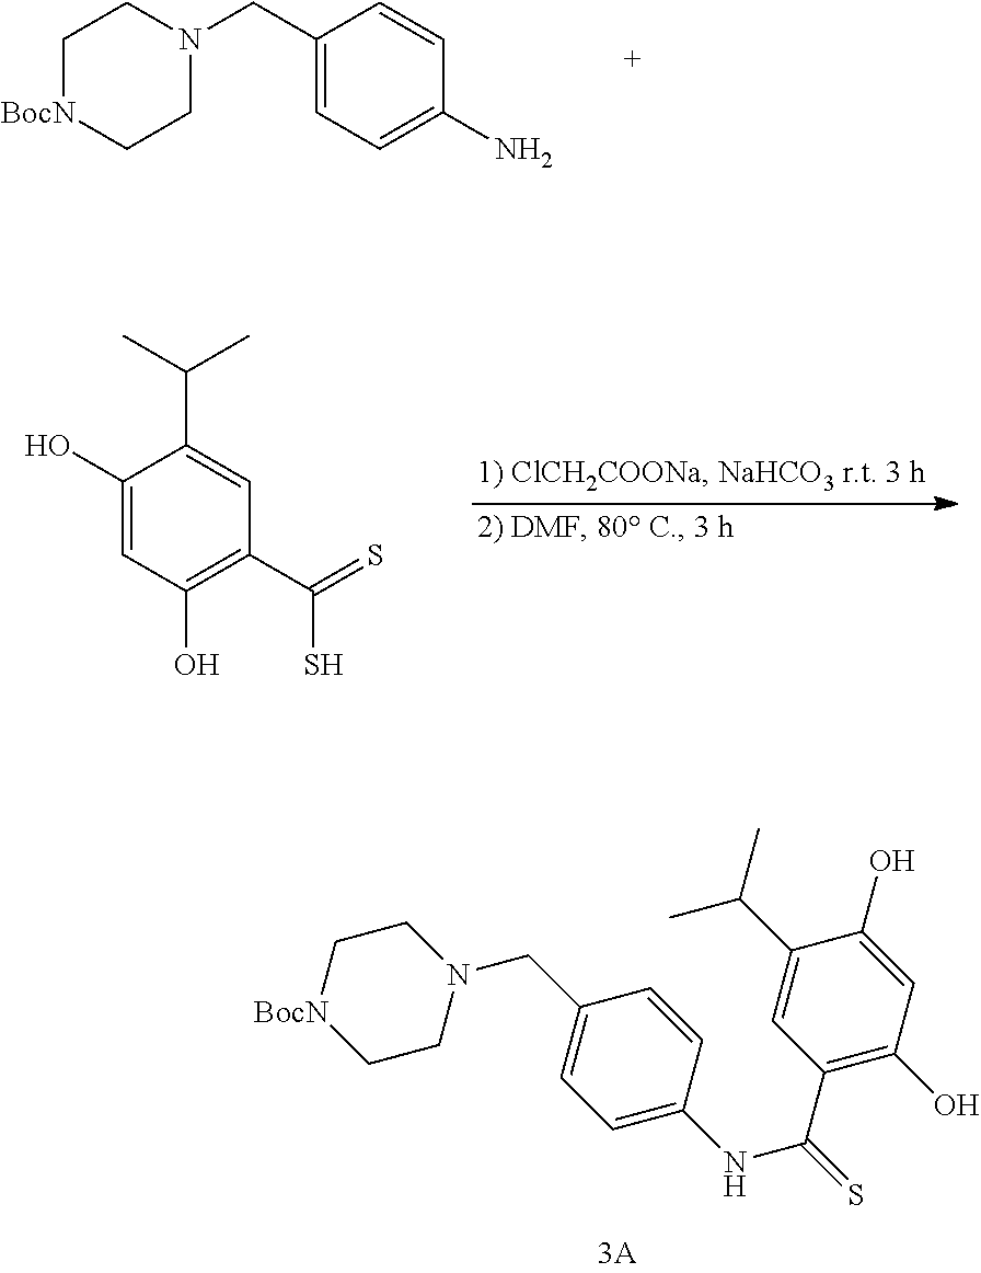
C1[BocN]CCN(CC2=CC=C(N)C=C2)C1.C1(O)=CC(O)=C(C(=S)S)C=C1C(C)C.C1CN(CC2=CC=C(NC(=S)C3=C(O)C=C(O)C(C(C)C)=C3)C=C2)CC[BocN]1
